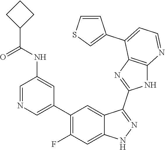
C1=NC=C(C2=C(F)C=C3C(=C2)C(C2=NC4=C(N2)N=CC=C4C2=CSC=C2)=NN3)C=C1NC(=O)C1CCC1
